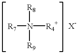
[R7]N([R4+])([R8])[R9]
